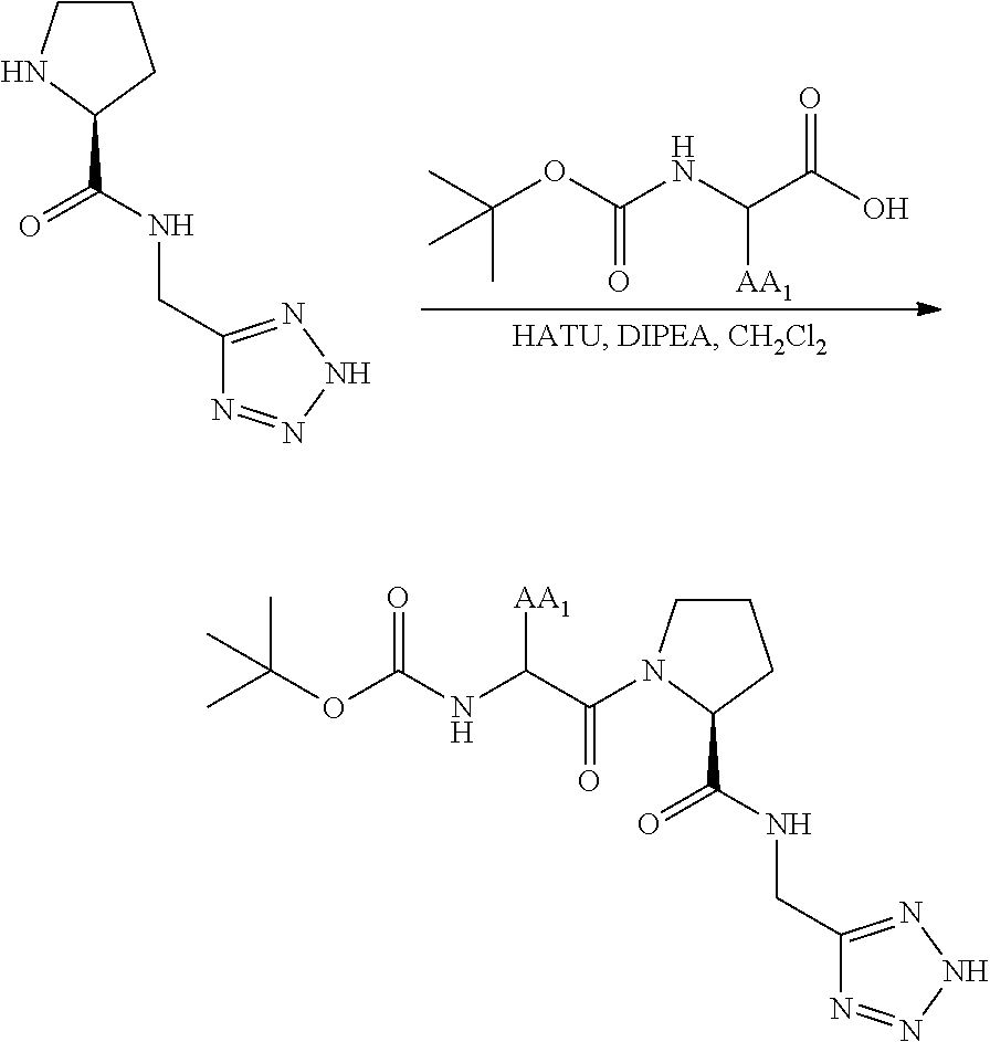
C(OC(NC(C(O)=O)[AA1])=O)(C)(C)C.C1CNC(C(=O)NCC2=NNN=N2)C1.C1CN(C(C(NC(OC(C)(C)C)=O)[AA1])=O)C(C(=O)NCC2=NNN=N2)C1
